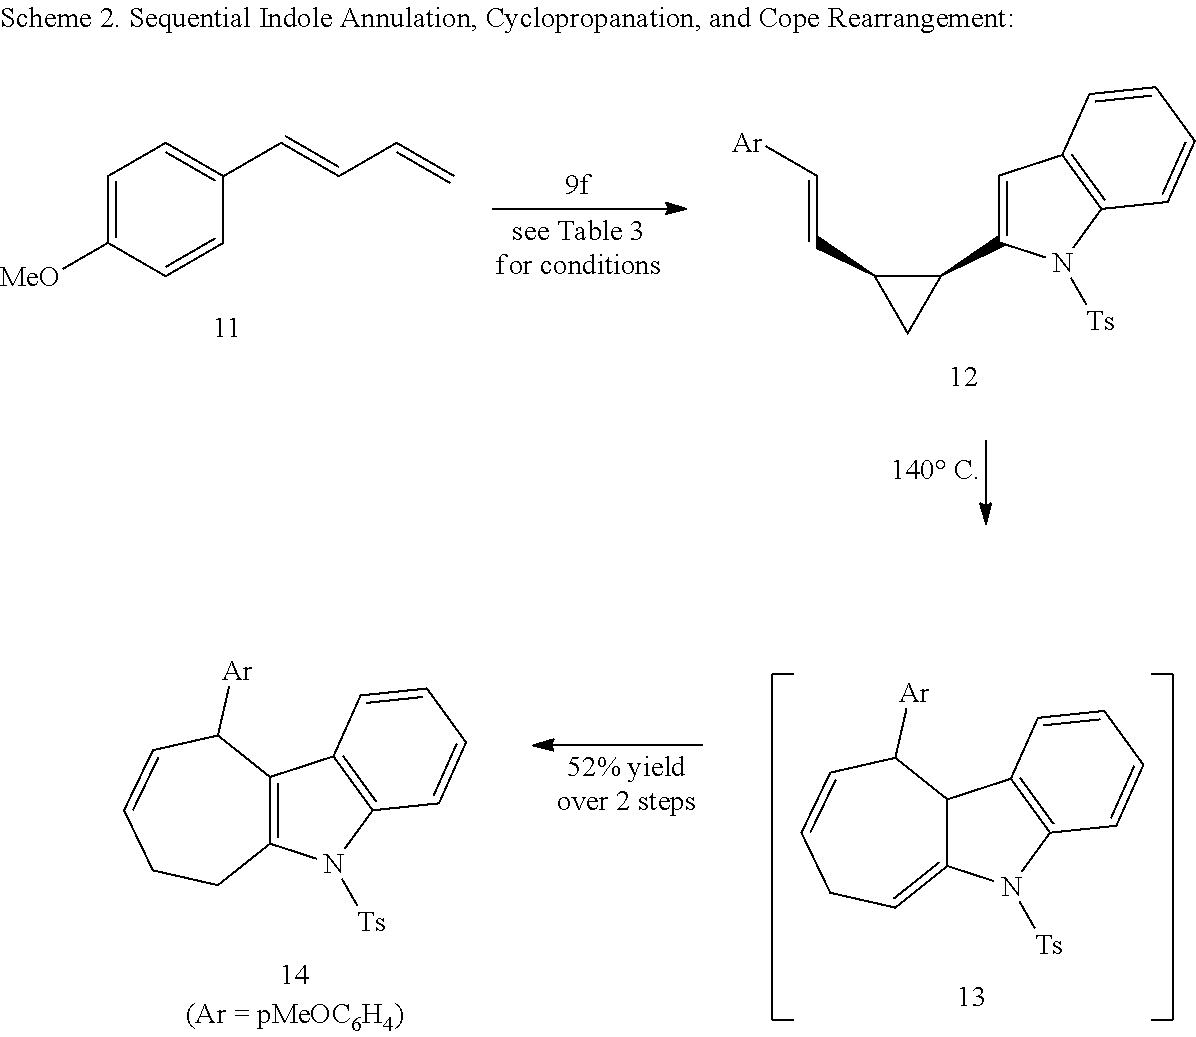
C1=C([MeO])C=CC(C=CC=C)=C1.C1=C(C2C(C=C[Ar])C2)N([Ts])C2=C1C=CC=C2.C12=C(C([Ar])C=CCC1)C1=C(N2[Ts])C=CC=C1.C12=CCC=CC([Ar])C1C1=C(N2[Ts])C=CC=C1
